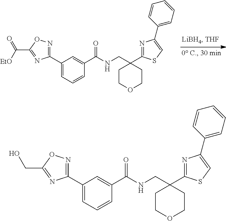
C1(C2=NOC(C([EtO])=O)=N2)=CC=CC(C(NCC2(C3=NC(C4=CC=CC=C4)=CS3)CCOCC2)=O)=C1.C1(C2=NOC(CO)=N2)=CC=CC(C(NCC2(C3=NC(C4=CC=CC=C4)=CS3)CCOCC2)=O)=C1
